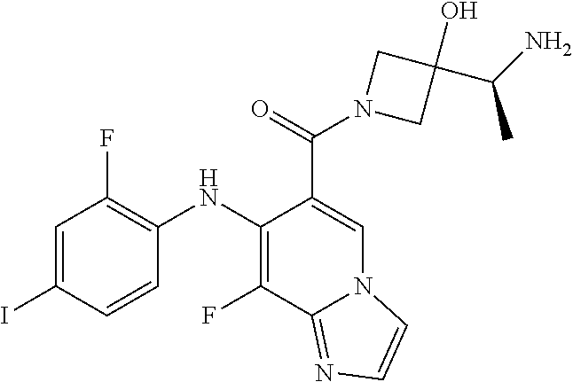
C1=C(I)C=CC(NC2=C(F)C3=NC=CN3C=C2C(=O)N2CC(O)(C(N)C)C2)=C1F
